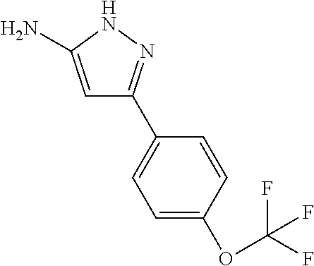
C1=C(N)NN=C1C1=CC=C(OC(F)(F)F)C=C1
